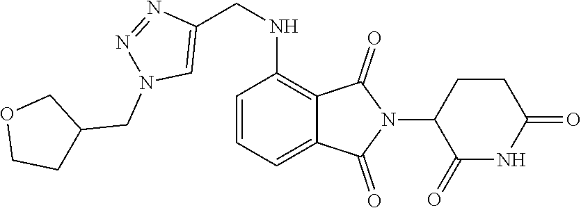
C1=CC=C2C(=C1NCC1=CN(CC3COCC3)N=N1)C(=O)N(C1C(=O)NC(=O)CC1)C2=O
